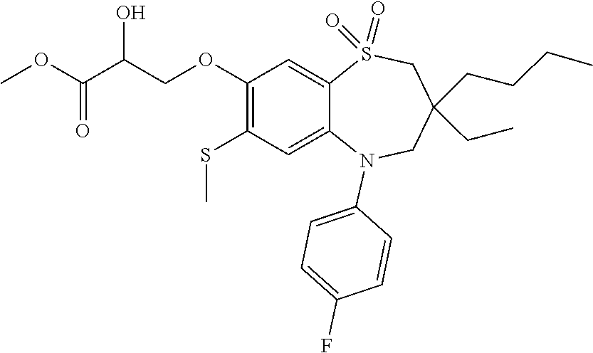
C1=C2S(=O)(=O)CC(CC)(CCCC)CN(C3=CC=C(F)C=C3)C2=CC(SC)=C1OCC(C(OC)=O)O
